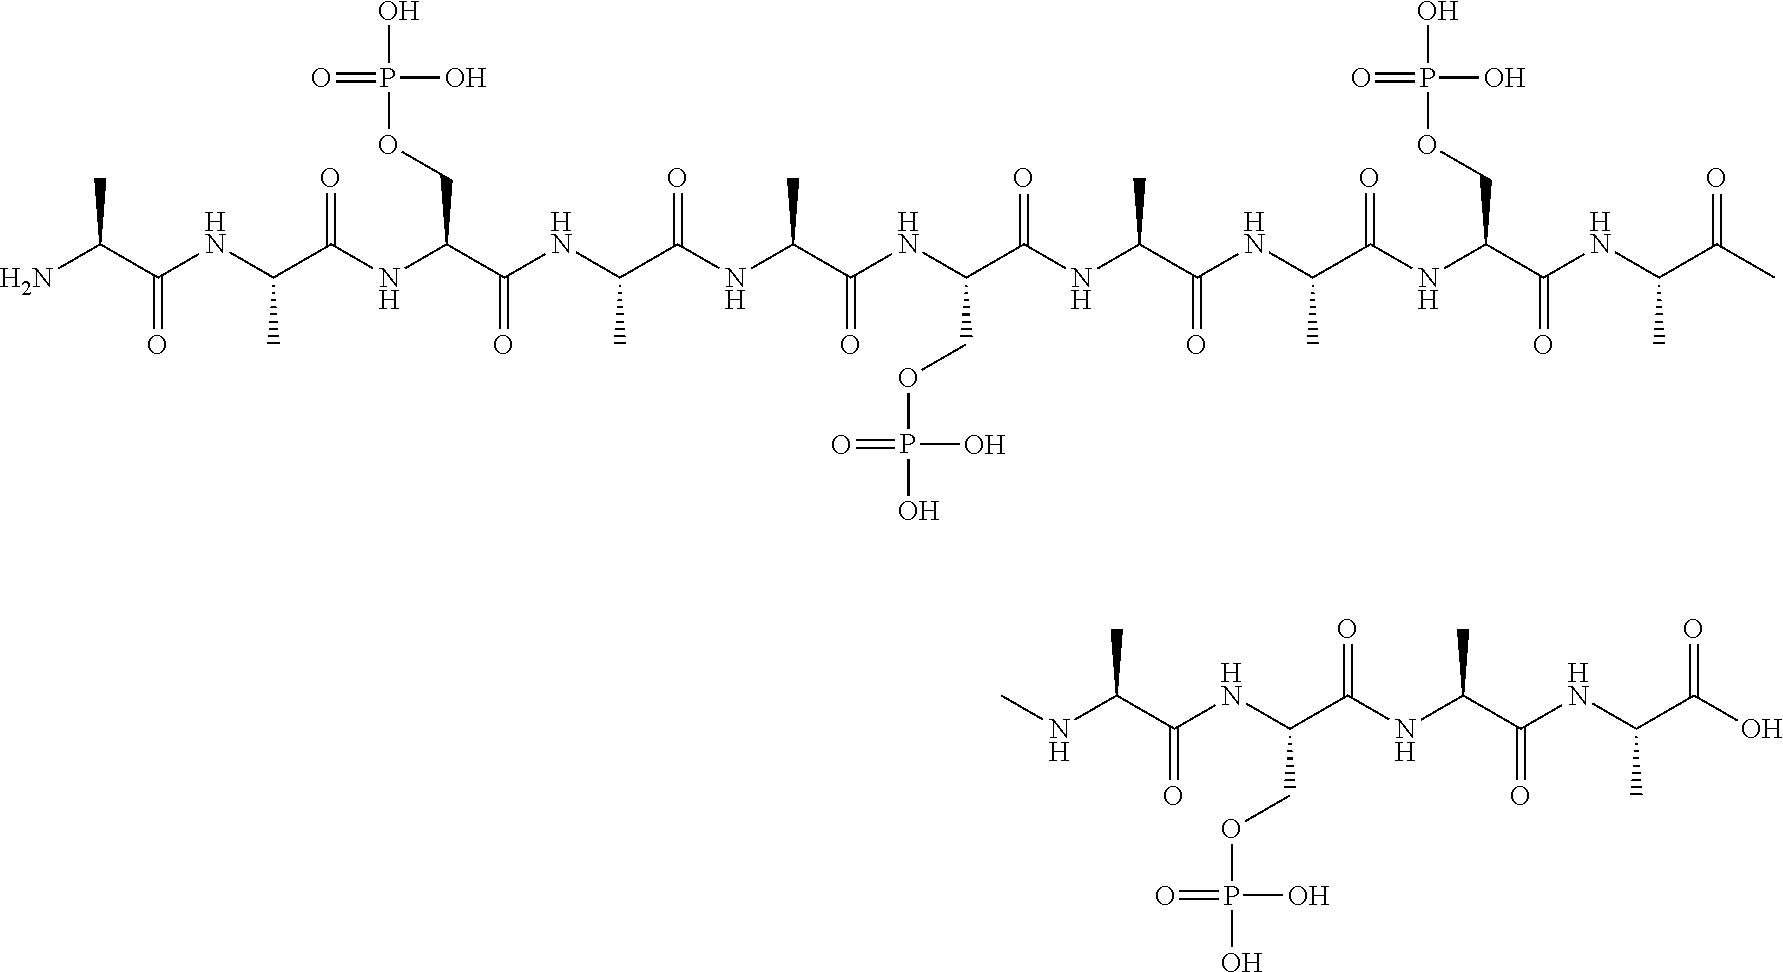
CC(C(NC(C(NC(COP(O)(O)=O)C(=O)NC(C)C(=O)NC(C)C(=O)NC(C(NC(C(NC(C(NC(C(NC(C(C)=O)C)=O)COP(O)(O)=O)=O)C)=O)C)=O)COP(O)(O)=O)=O)C)=O)N.C(C)(C(=O)NC(C(NC(C(NC(C(O)=O)C)=O)C)=O)COP(O)(O)=O)NC
